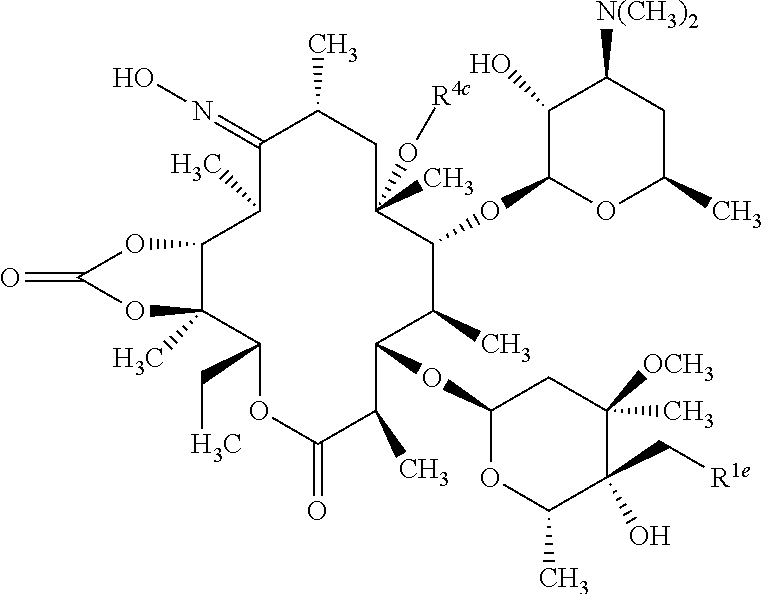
C1(=NO)C(C)C2C(C)(C(CC)OC(=O)C(C)C(OC3OC(C)C(C[R1e])(O)C(C)([OCH3])C3)C(C)C(OC3OC(C)CC([N(CH3)2])C3O)C(C)(O[R4c])CC1C)OC(=O)O2
